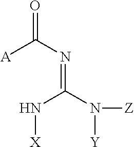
N(=C(N([Y])[Z])N[X])C(=O)[A]
